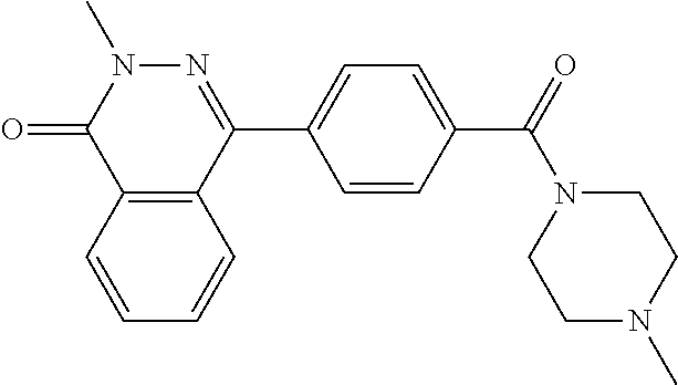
O=C1N(C)N=C(C2=CC=C(C(=O)N3CCN(C)CC3)C=C2)C2=C1C=CC=C2
